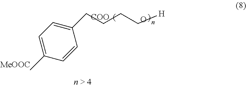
C1(C)=CC=C(CCCC[H])C=C1.[COO].O
